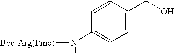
C1=C(N[Boc-Arg(Pmc)])C=CC(CO)=C1
